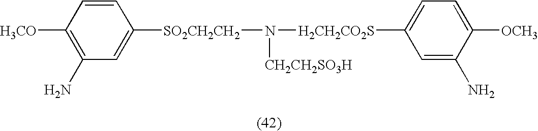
N([CH2CH2SO3H])([H2CH2CO2S]C1=CC=C([OCH3])C(N)=C1)[SO2CH2CH2]C1=CC(N)=C([H3CO])C=C1
